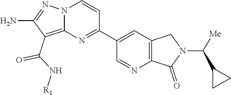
C1(N)=NN2C(=C1C(=O)N[R1])N=C(C1=CC3=C(C(=O)N(C(C4CC4)[Me])C3)N=C1)C=C2
